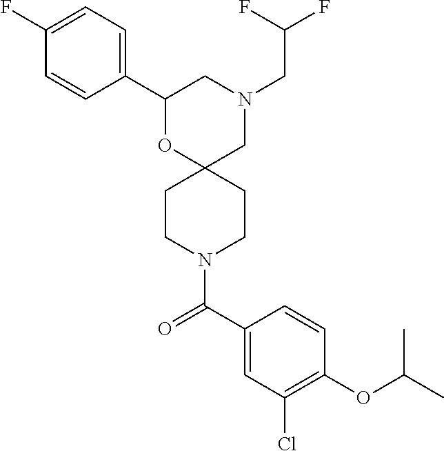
N1(CC(F)F)CC2(OC(C3=CC=C(F)C=C3)C1)CCN(C(C1=CC(Cl)=C(OC(C)C)C=C1)=O)CC2
